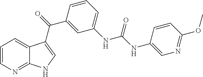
C1=CN=C2C(=C1)C(C(=O)C1=CC(NC(NC3=CN=C(OC)C=C3)=O)=CC=C1)=CN2
